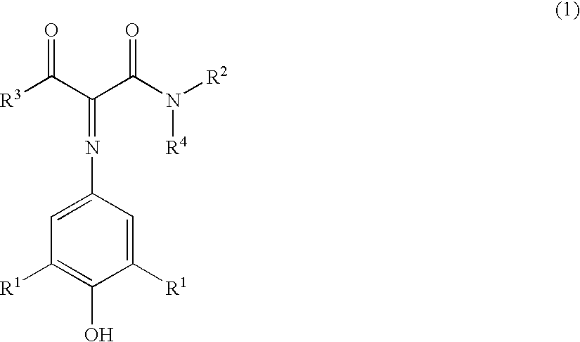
C1([R1])=CC(N=C(C([R3])=O)C(N([R2])[R4])=O)=CC([R1])=C1O
